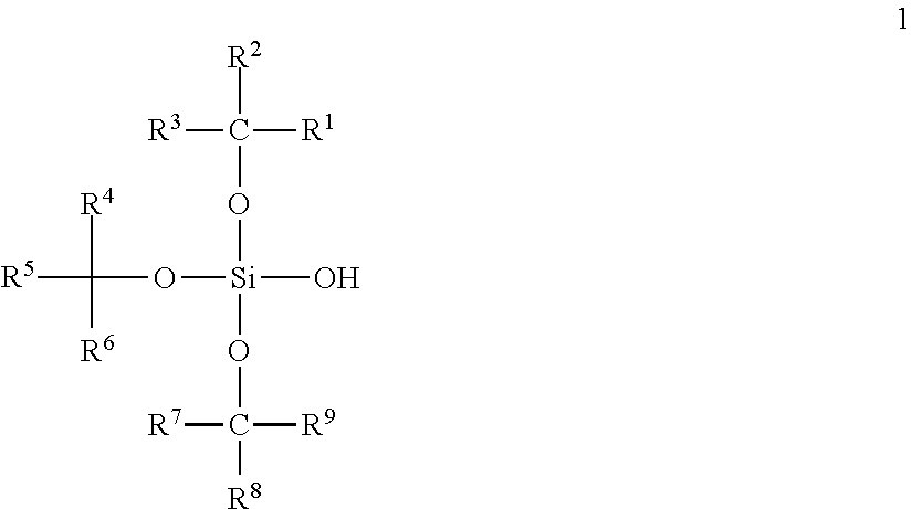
[R2]C(O[Si](OC([R8])([R9])[R7])(OC([R5])([R4])[R6])O)([R1])[R3]
